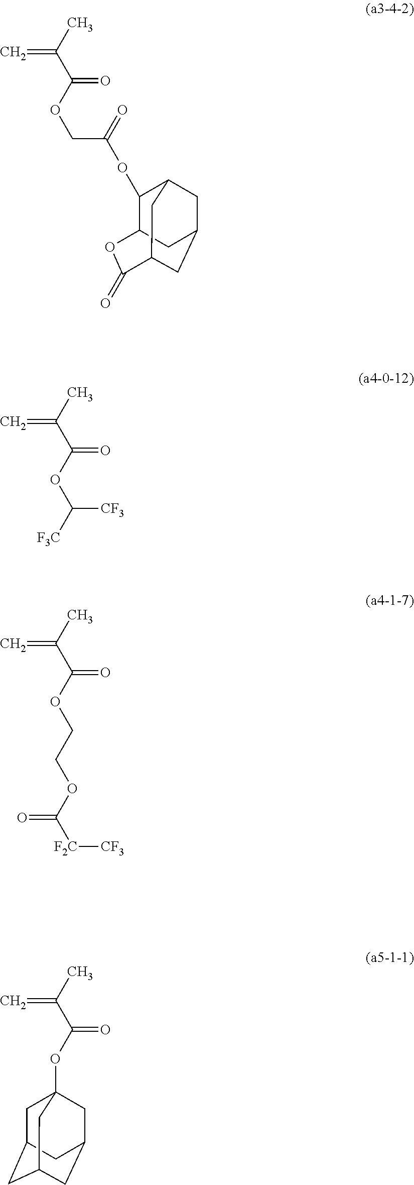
C=C(C)C(=O)OCC(=O)OC1C2CC3CC1CC(C3)C(=O)O2.C=C(C)C(=O)OC([CF3])[F3C].C=C(C)C(=O)OCCOC(=O)[F2C][CF3].C=C(C)C(=O)OC12CC3CC(CC(C1)C3)C2
